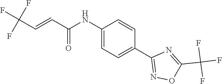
C1(NC(C=CC(F)(F)F)=O)=CC=C(C2=NOC(C(F)(F)F)=N2)C=C1
